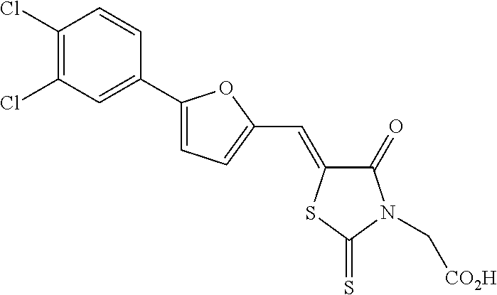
C1(=O)C(=CC2=CC=C(C3=CC(Cl)=C(Cl)C=C3)O2)SC(=S)N1C[CO2H]
